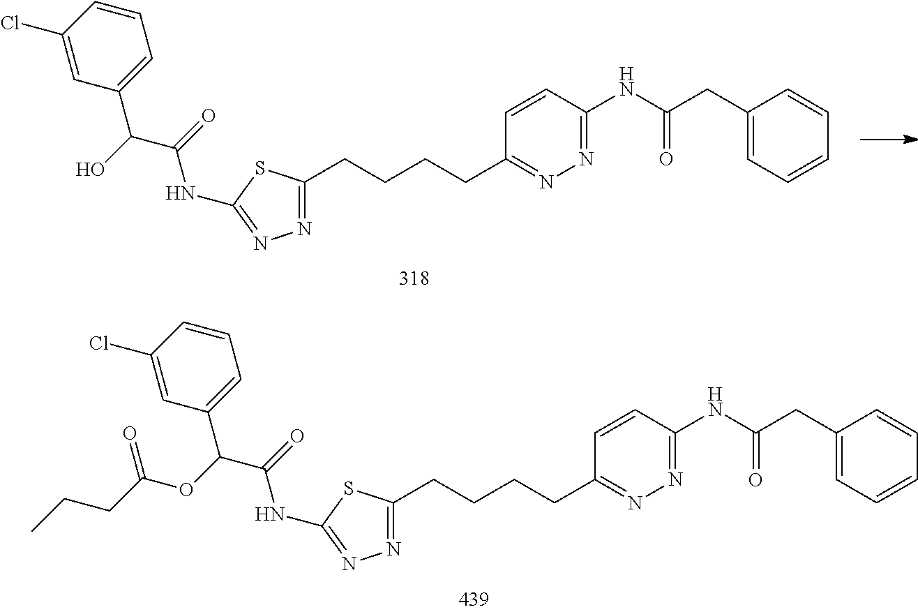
C1=C(C(C(NC2=NN=C(CCCCC3=NN=C(NC(=O)CC4=CC=CC=C4)C=C3)S2)=O)OC(=O)CCC)C=C(Cl)C=C1.C1=C(C(C(NC2=NN=C(CCCCC3=NN=C(NC(=O)CC4=CC=CC=C4)C=C3)S2)=O)O)C=C(Cl)C=C1
